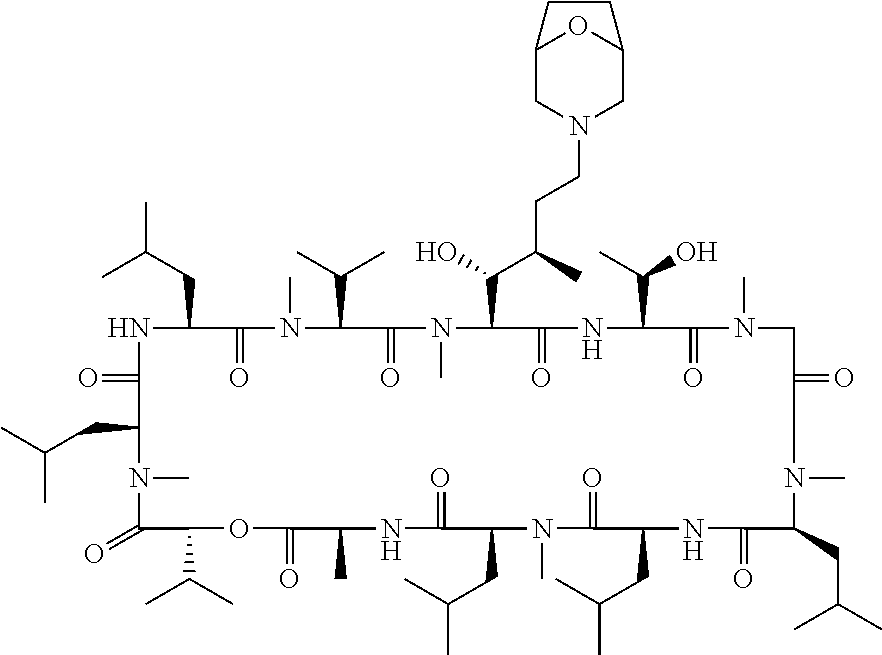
C1(=O)C(C(C)C)OC(=O)C(C)NC(=O)C(CC(C)C)N(C)C(=O)C(CC(C)C)NC(=O)C(CC(C)C)N(C)C(=O)CN(C)C(=O)C(C(C)O)NC(=O)C(C(O)C(C)CCN2CC3OC(C2)CC3)N(C)C(=O)C(C(C)C)N(C)C(=O)C(CC(C)C)NC(=O)C(CC(C)C)N1C
